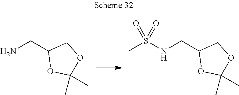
NCC1OC(C)(C)OC1.N(CC1OC(C)(C)OC1)S(C)(=O)=O
